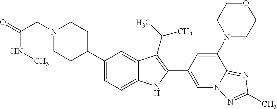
C1(C2CCN(CC(NC)=O)CC2)=CC=C2C(=C1)C(C(C)C)=C(C1=CN3C(=NC(C)=N3)C(N3CCOCC3)=C1)N2
